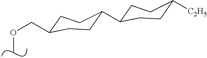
C(OC)C1CCC(C2CCC([C2H5])CC2)CC1
